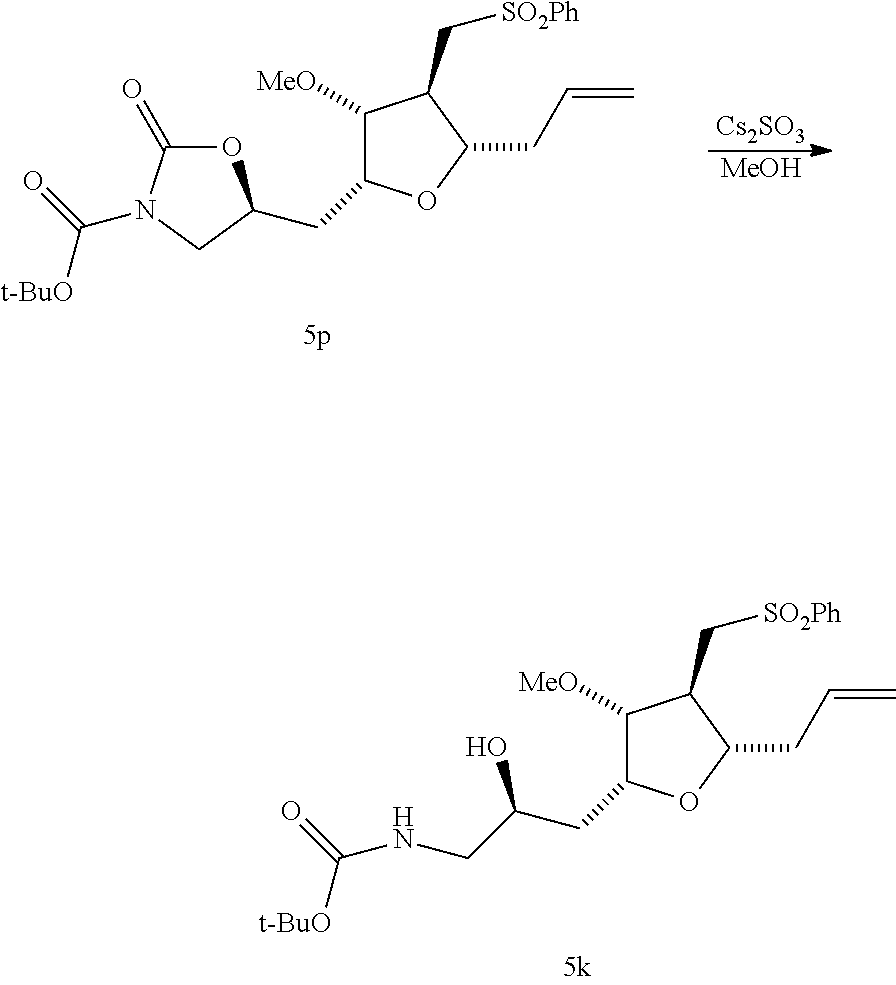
C1([MeO])C(CC(CNC(=O)[t-BuO])O)OC(CC=C)C1C[SO2Ph].C1([MeO])C(CC2OC(=O)N(C(=O)[t-BuO])C2)OC(CC=C)C1C[SO2Ph].[Cs2SO3].[MeOH]
